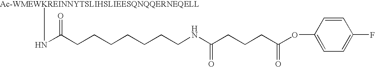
N(C(CCCCCCCNC(CCCC(OC1=CC=C(F)C=C1)=O)=O)=O)[Ac-WMEWKREINNYTSLIHSLIEESQNQQERNEQELL]
